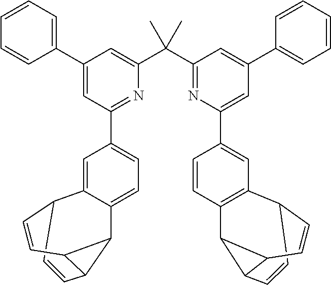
C1=CC2C3C2C=CC1C1=CC(C2=NC(C(C4=NC(C5=CC6=C(C7C8C=CC6C=CC78)C=C5)=CC(C5=CC=CC=C5)=C4)(C)C)=CC(C4=CC=CC=C4)=C2)=CC=C31
